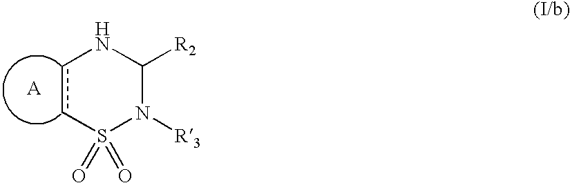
C1([R2])N([R3])S(=O)(=O)ccN1.[A]
